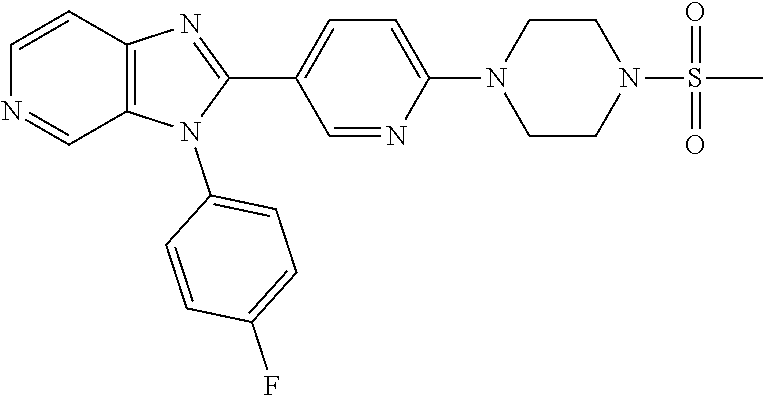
C12=C(N(C3=CC=C(F)C=C3)C(C3=CC=C(N4CCN(S(C)(=O)=O)CC4)N=C3)=N1)C=NC=C2
